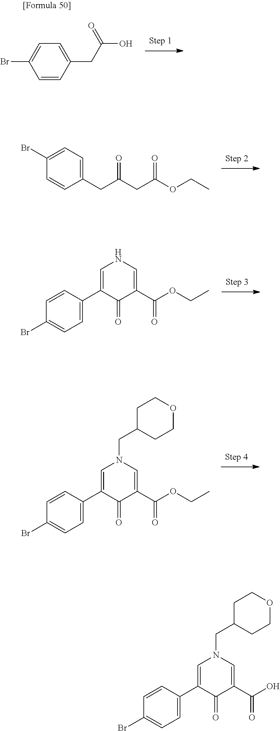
C1=CC(CC(CC(OCC)=O)=O)=CC=C1Br.C1=CC(C2=CNC=C(C(OCC)=O)C2=O)=CC=C1Br.C1=CC(C2=CN(CC3CCOCC3)C=C(C(OCC)=O)C2=O)=CC=C1Br.C1=CC(CC(O)=O)=CC=C1Br.C1=CC(C2=CN(CC3CCOCC3)C=C(C(O)=O)C2=O)=CC=C1Br
